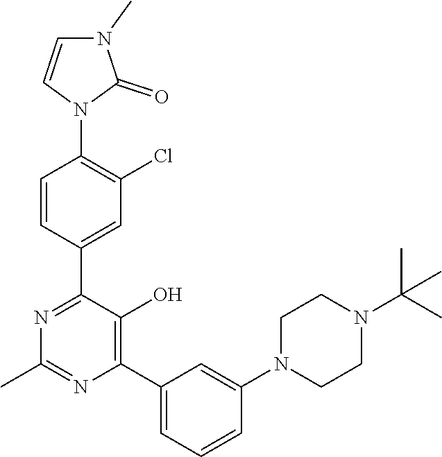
C1=CC(N2C(=O)N(C)C=C2)=C(Cl)C=C1C1=NC(C)=NC(C2=CC=CC(N3CCN(C(C)(C)C)CC3)=C2)=C1O
